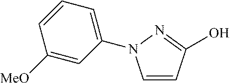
C1=CC(O)=NN1C1=CC=CC([MeO])=C1
